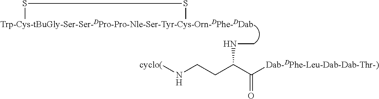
[Trp-Cys-tBuGly-Ser-Ser-DPro-Pro-Nle-Ser-Tyr-Cys-Orn-DPhe-DDab]1SS1.N(CCC(C([Dab-DPhe-Leu-Dab-Dab-Thr-)])=O)NC)[cyclo(]
